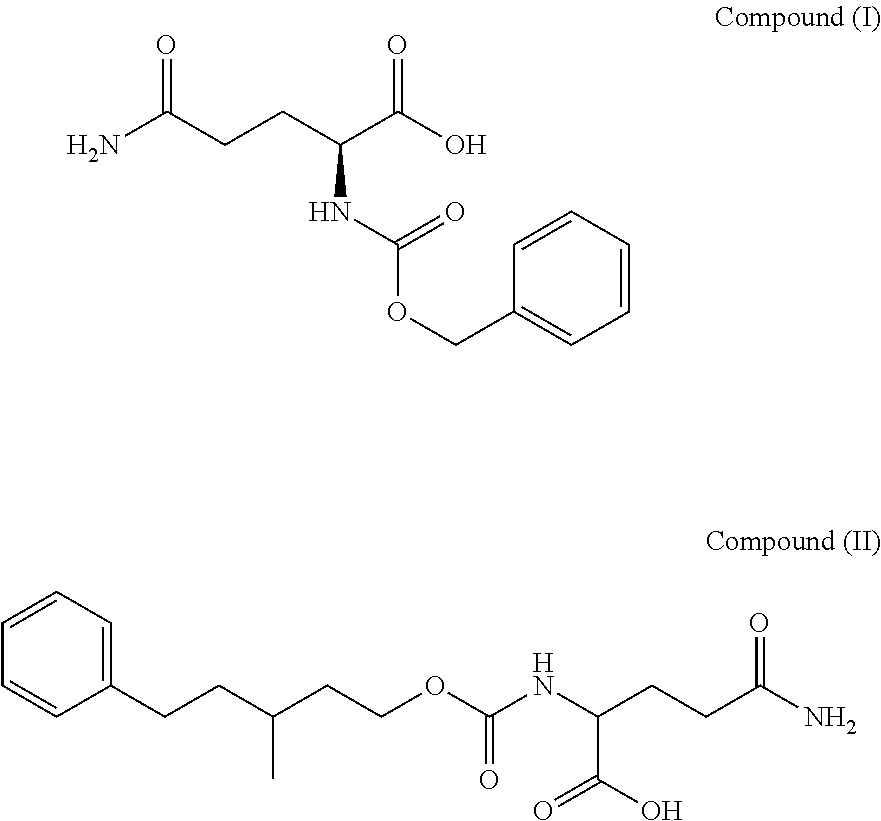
NC(CCC(C(O)=O)NC(OCC1=CC=CC=C1)=O)=O.C1(CCC(CCOC(NC(CCC(N)=O)C(O)=O)=O)C)=CC=CC=C1
